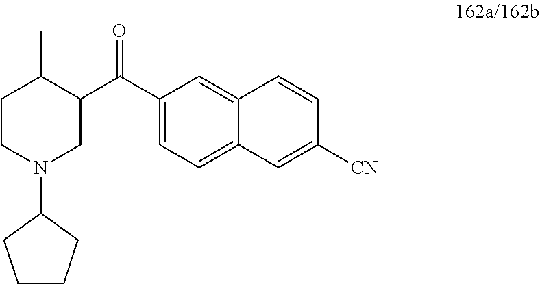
C1CN(C2CCCC2)CC(C(C2=CC=C3C=C([CN])C=CC3=C2)=O)C1C
